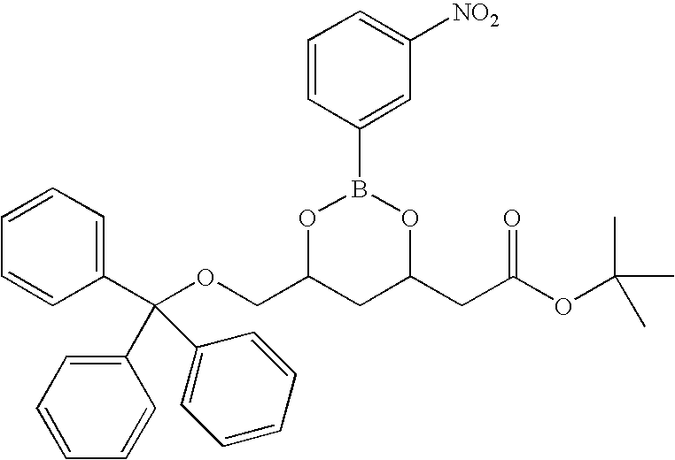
C1=CC(B2OC(COC(C3=CC=CC=C3)(C3=CC=CC=C3)C3=CC=CC=C3)CC(CC(OC(C)(C)C)=O)O2)=CC([NO2])=C1
